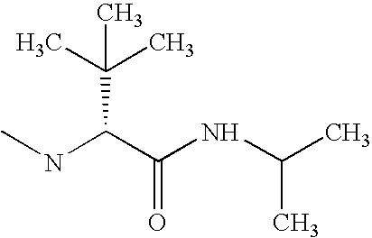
CNC(C(NC(C)C)=O)C(C)(C)C
